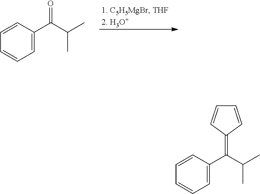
C1=CC(C(C(C)C)=O)=CC=C1.C1=CC(C(C(C)C)=C2C=CC=C2)=CC=C1
